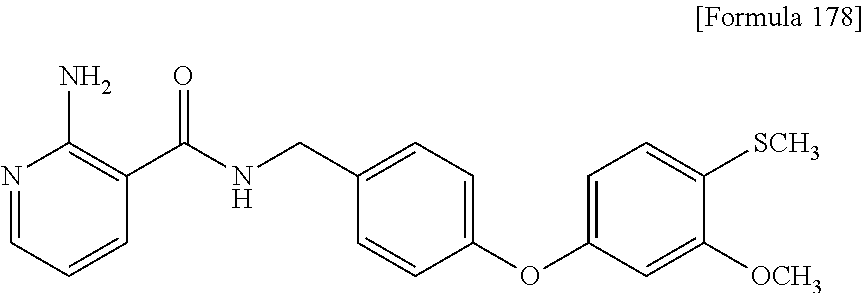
N1=CC=CC(C(NCC2=CC=C(OC3=CC=C([SCH3])C([OCH3])=C3)C=C2)=O)=C1N
